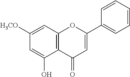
C12=C(C=C([H3CO])C=C1O)OC(C1=CC=CC=C1)=CC2=O
